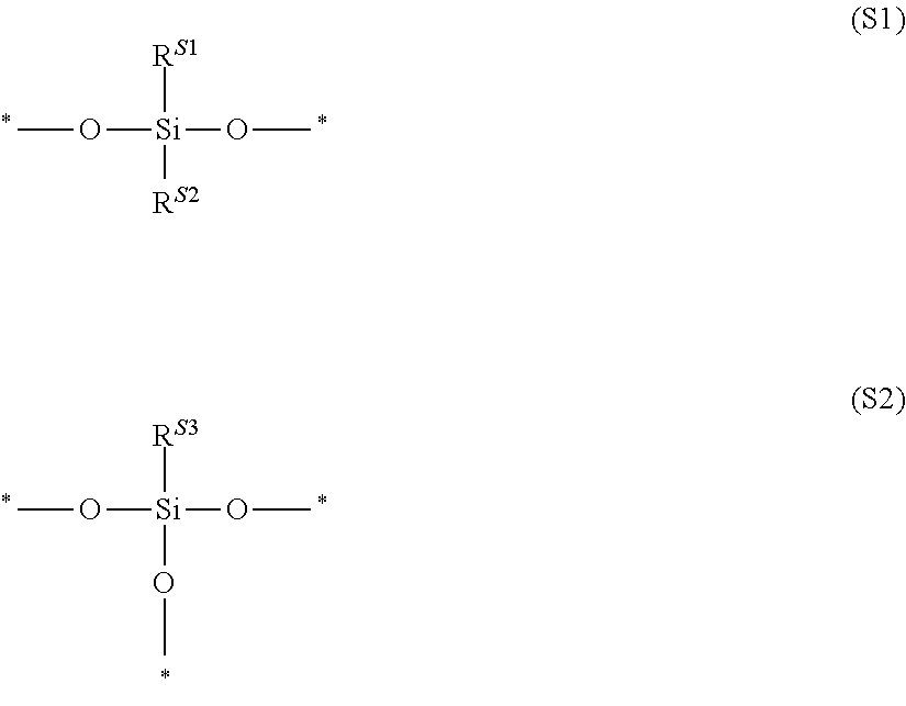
[RS1][Si]([RS2])(OC)OC.[RS3][Si](OC)(OC)OC
